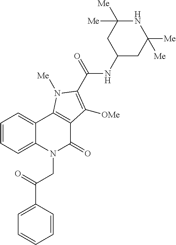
C1=C(C(=O)CN2C(=O)C3=C(C4=CC=CC=C24)N([Me])C(C(NC2CC([Me])([Me])NC([Me])([Me])C2)=O)=C3[OMe])C=CC=C1
